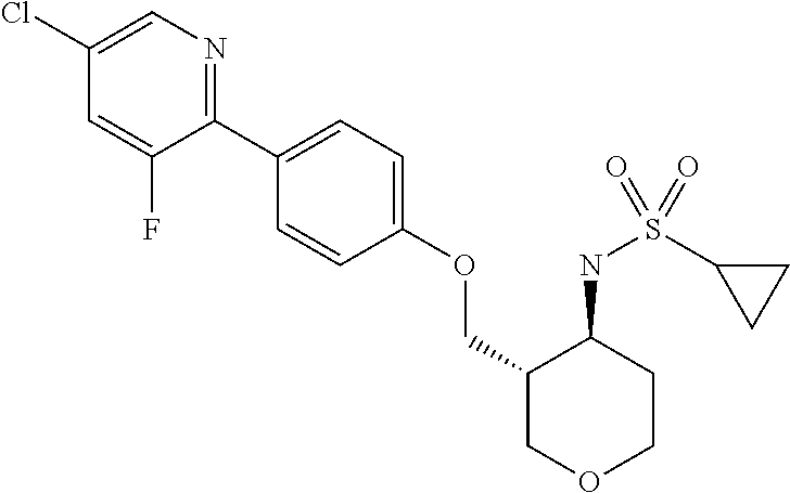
C1(C2=CC=C(OCC3COCCC3NS(C3CC3)(=O)=O)C=C2)=NC=C(Cl)C=C1F
